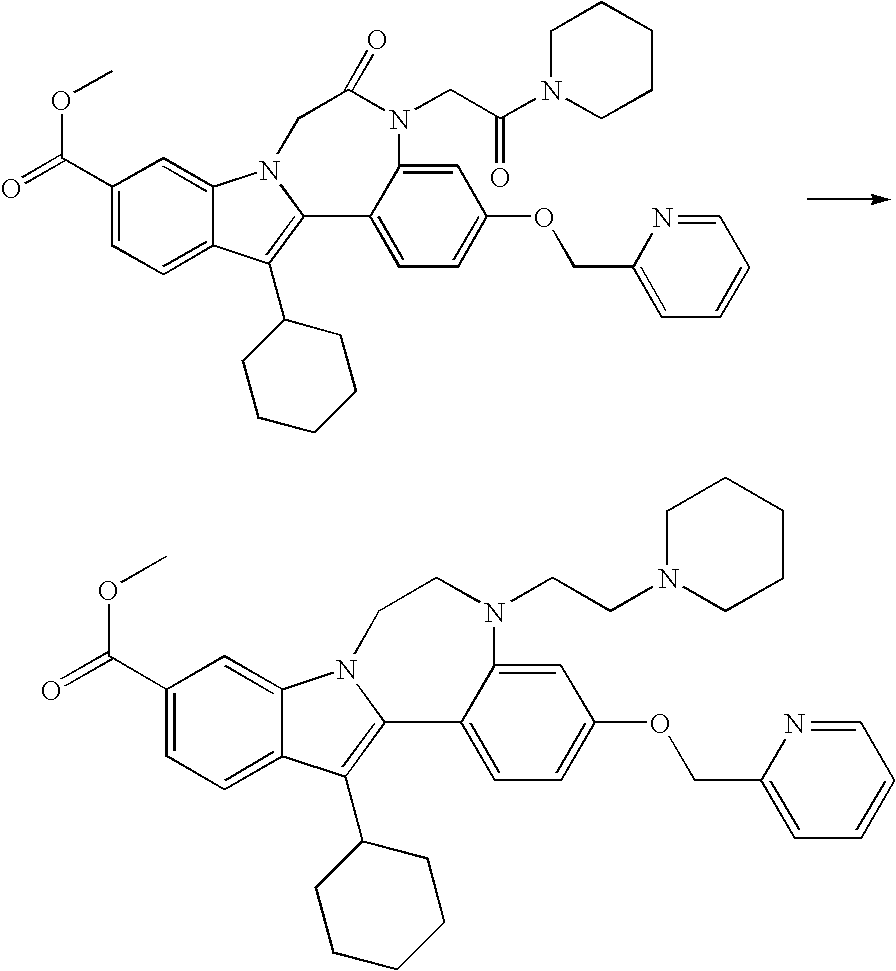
O=C(C1=CC=C2C(=C1)N1C(=C2C2CCCCC2)C2=CC=C(OCC3=CC=CC=N3)C=C2N(CC(N2CCCCC2)=O)C(=O)C1)OC.O=C(C1=CC=C2C(=C1)N1C(=C2C2CCCCC2)C2=CC=C(OCC3=CC=CC=N3)C=C2N(CCN2CCCCC2)CC1)OC
